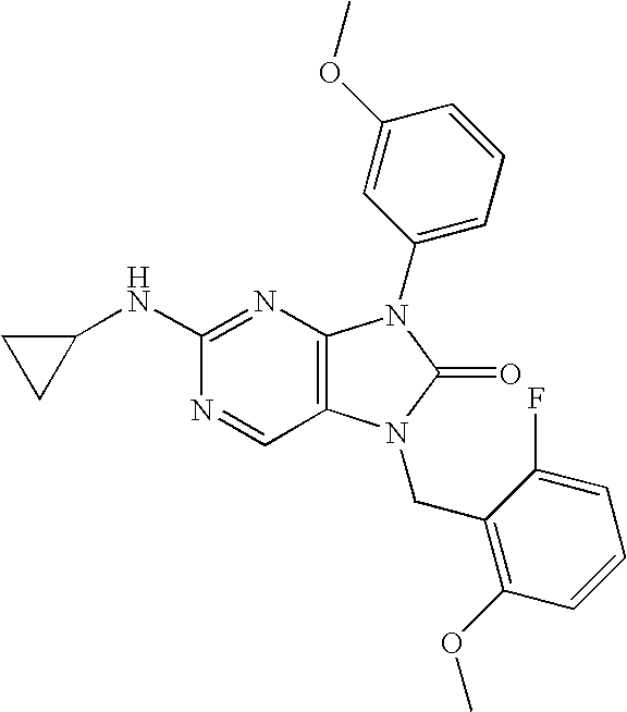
C1(NC2CC2)=NC2=C(C=N1)N(CC1=C(OC)C=CC=C1F)C(=O)N2C1=CC=CC(OC)=C1
